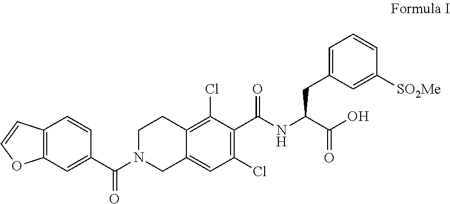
C12=C(C=C(C(N3CCC4=C(Cl)C(C(NC(C(O)=O)CC5=CC=CC([SO2Me])=C5)=O)=C(Cl)C=C4C3)=O)C=C1)OC=C2
